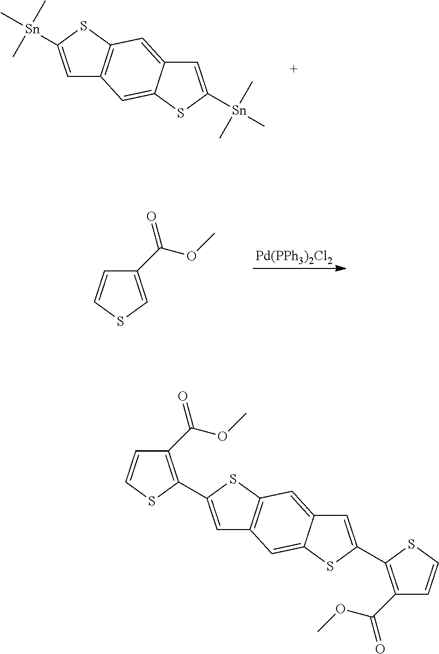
C1=C([Sn](C)(C)C)SC2=C1C=C1C(=C2)C=C([Sn](C)(C)C)S1.[Pd(PPh3)2Cl2].C1(C(OC)=O)=CSC=C1.C1=C(C2=C(C(OC)=O)C=CS2)SC2=C1C=C1C(=C2)C=C(C2=C(C(OC)=O)C=CS2)S1
